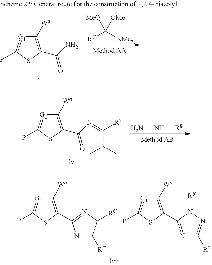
C1([Wa])=C(C(N=C([R7])N(C)C)=O)SC(P)=[G1]1.[lvi].NN[R8].C1([Wa])=C(C2=NC([R8])C([R7])=N2)SC(P)=[G1]1.C1([Wa])=C(C2=NC([R7])=NN2[R8])SC(P)=[G1]1.[R7]C([NMe2])([OMe])[MeO].C1([Wa])=C(C(N)=O)SC(P)=[G1]1.[l]
